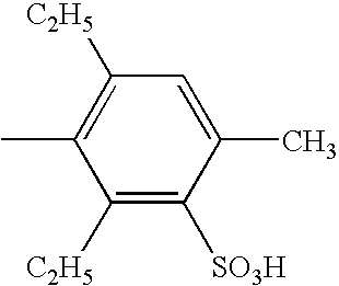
C1([SO3H])=C([C2H5])C(C)=C([C2H5])C=C1C
